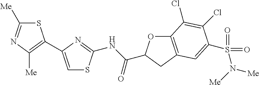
C1([Me])=NC([Me])=C(C2=CSC(NC(=O)C3OC4=C(C3)C=C(S(N([Me])[Me])(=O)=O)C(Cl)=C4Cl)=N2)S1
